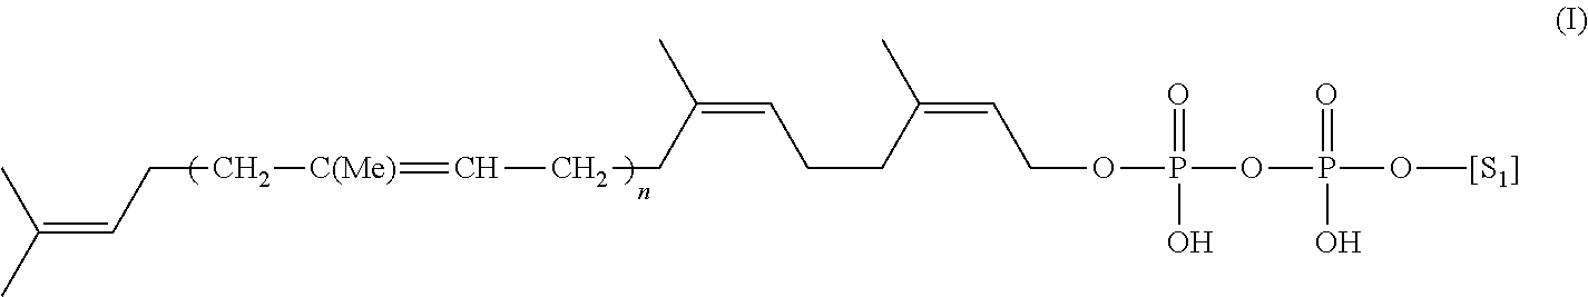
CC(C)=CCC[C(Me)]=CCCC(=CCCC(=CCOP(=O)(O)OP(=O)(O)O[[S1]])C)C
